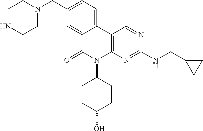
C1NCCN(CC2=CC=C3C(=C2)C(=O)N(C2CCC(O)CC2)C2=C3C=NC(NCC3CC3)=N2)C1
